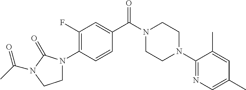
C1(C(N2CCN(C3=NC=C(C)C=C3C)CC2)=O)=CC(F)=C(N2CCN(C(C)=O)C2=O)C=C1
